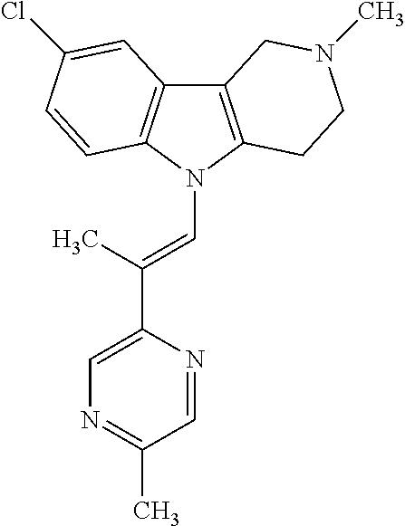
C12=C(N(C=C(C3=CN=C(C)C=N3)C)C3=C1C=C(Cl)C=C3)CCN(C)C2
